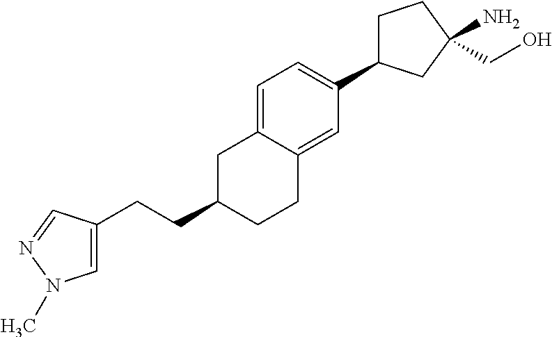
C1C(C2=CC=C3C(=C2)CCC(CCC2=CN(C)N=C2)C3)CC(N)(CO)C1
